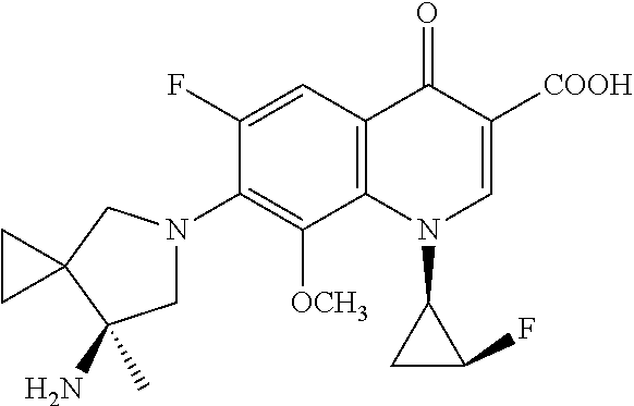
C1N(C2=C([OCH3])C3=C(C=C2F)C(=O)C([COOH])=CN3C2CC2F)CC2(C1(C)N)CC2
